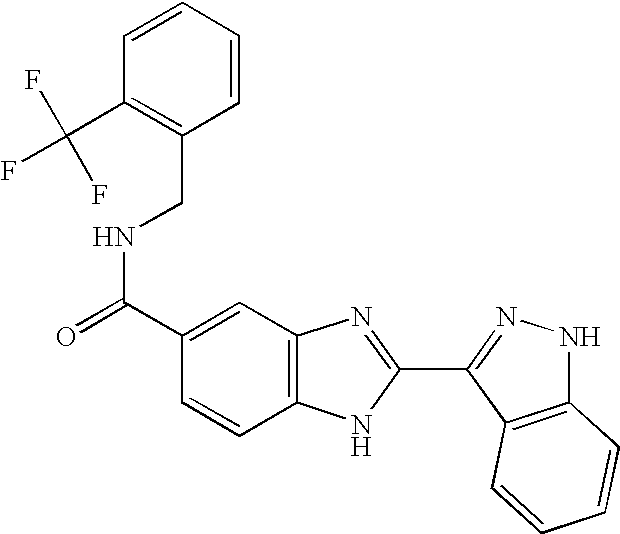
N(C(C1=CC2=C(C=C1)NC(C1=NNC3=C1C=CC=C3)=N2)=O)CC1=C(C(F)(F)F)C=CC=C1
